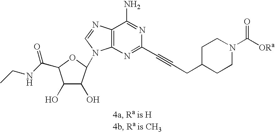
C1(O)C(O)C(N2C3=C(N=C2)C(N)=NC(C#CCC2CCN(C([ORa])=O)CC2)=N3)OC1C(NCC)=O
